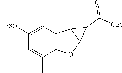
C1([TBSO])=CC2=C(C(C)=C1)OC1C2C1C([OEt])=O
